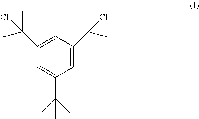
C1=C(C(C)(C)Cl)C=C(C(C)(C)Cl)C=C1C(C)(C)C
